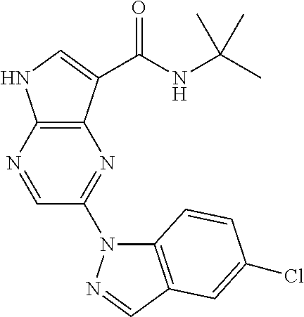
C12=C(C(C(NC(C)(C)C)=O)=CN1)N=C(N1C3=C(C=N1)C=C(Cl)C=C3)C=N2
